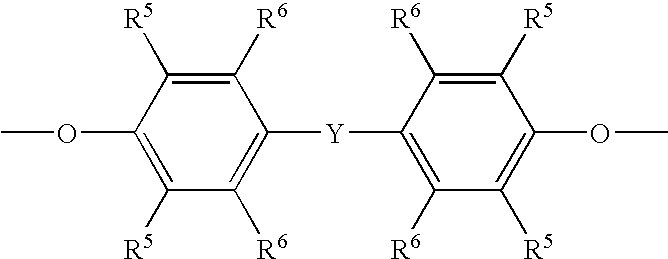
C1([R6])=C([R5])C(OC)=C([R5])C([R6])=C1[Y]C1=C([R6])C([R5])=C(OC)C([R5])=C1[R6]
